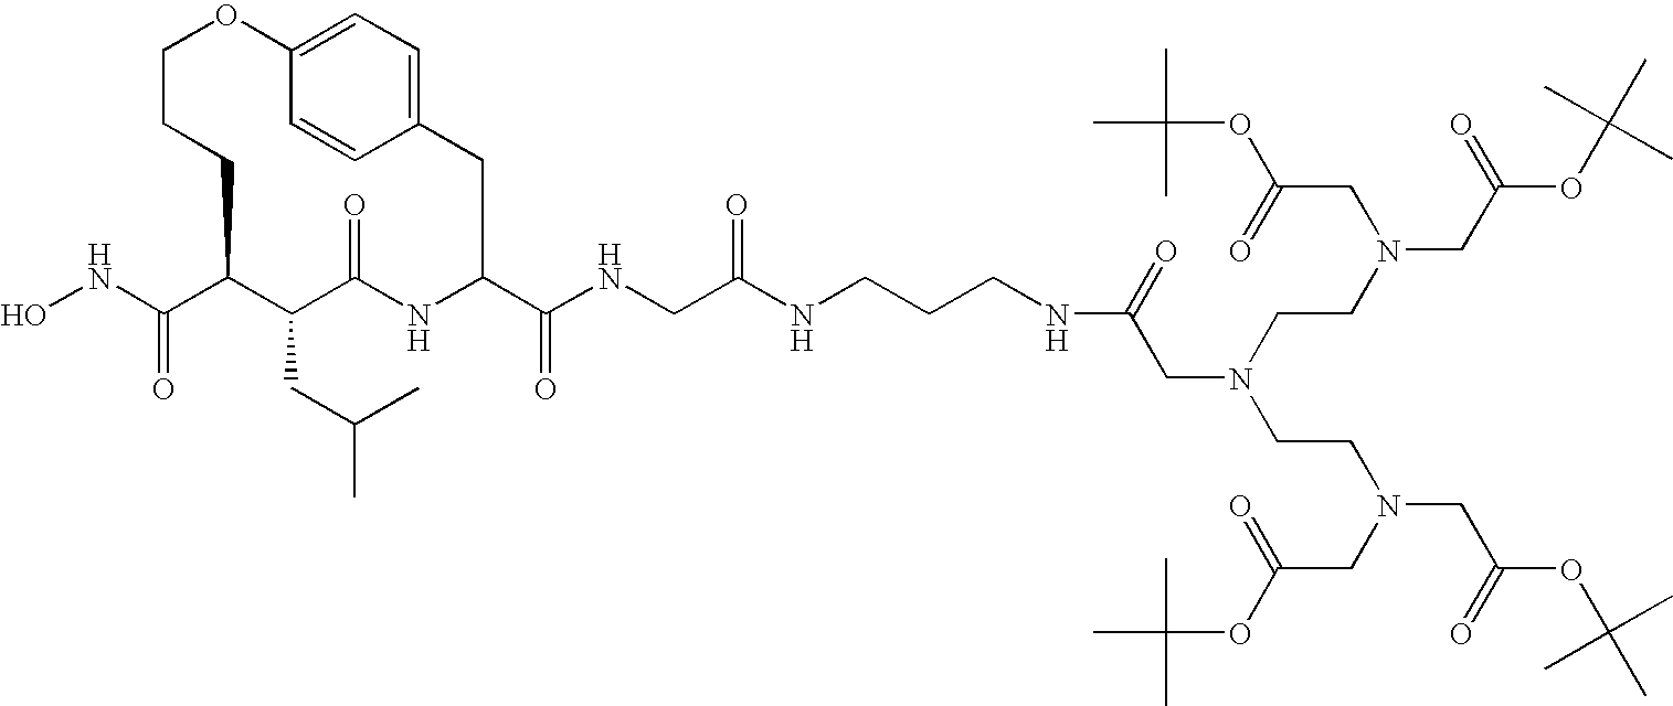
N(C(C1C(CC(C)C)C(=O)NC(C(NCC(NCCCNC(CN(CCN(CC(OC(C)(C)C)=O)CC(OC(C)(C)C)=O)CCN(CC(OC(C)(C)C)=O)CC(OC(C)(C)C)=O)=O)=O)=O)CC2=CC=C(OCCC1)C=C2)=O)O
